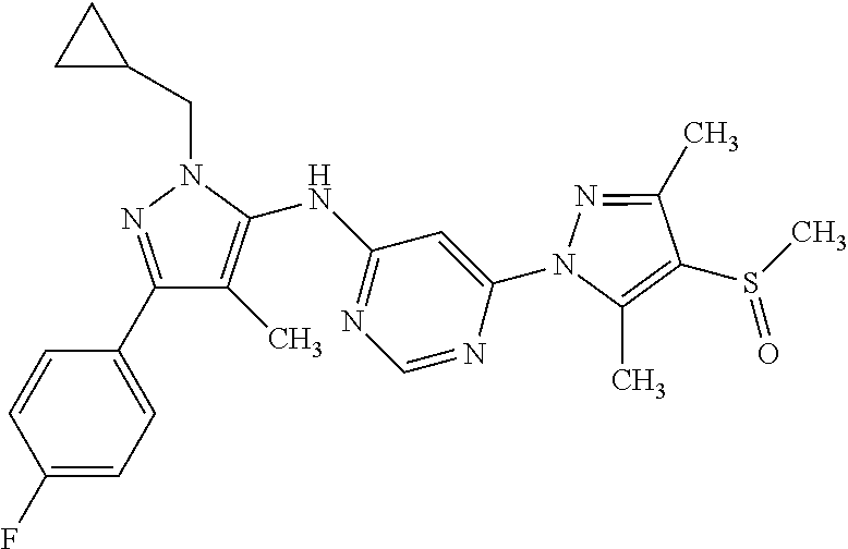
N1=C(C)C(S(C)=O)=C(C)N1C1=CC(NC2=C(C)C(C3=CC=C(F)C=C3)=NN2CC2CC2)=NC=N1
